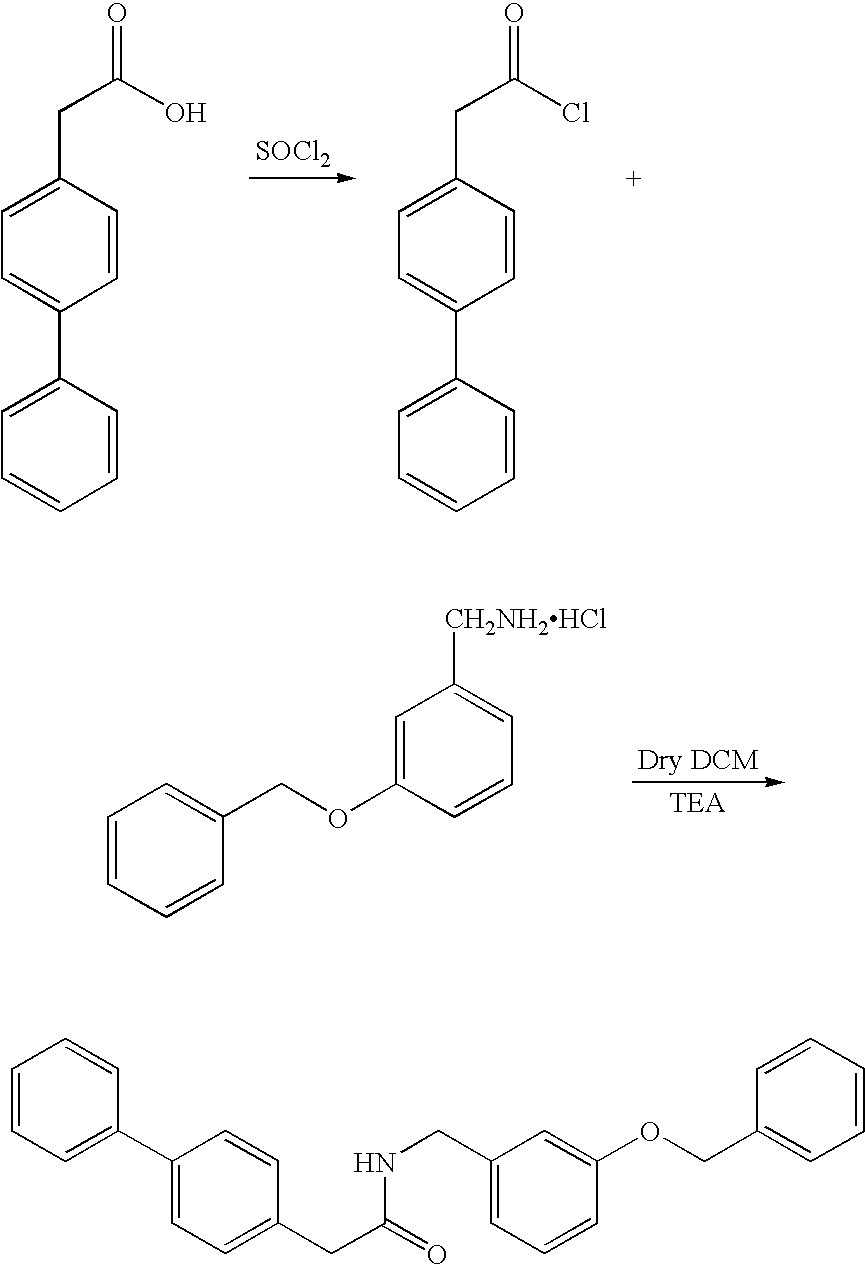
[SOCl2].C1=C(CC(O)=O)C=CC(C2=CC=CC=C2)=C1.C1=C(CC(Cl)=O)C=CC(C2=CC=CC=C2)=C1.C1=CC=CC(COC2=CC([CH2NH2HCl])=CC=C2)=C1.C1=CC=C(C2=CC=C(CC(NCC3=CC=CC(OCC4=CC=CC=C4)=C3)=O)C=C2)C=C1
